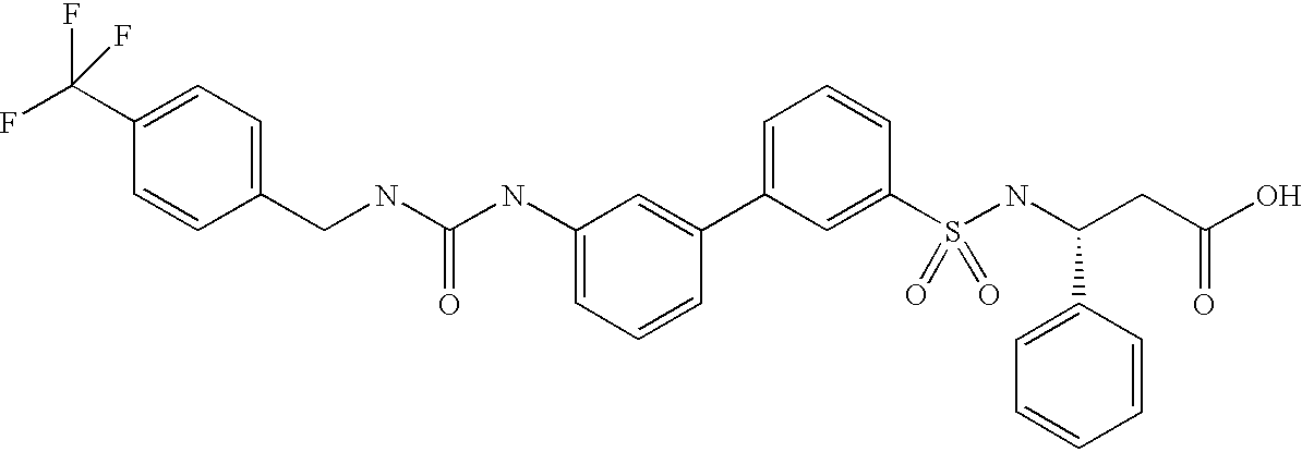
C1(CNC(NC2=CC=CC(C3=CC=CC(S(=O)(=O)NC(C4=CC=CC=C4)CC(O)=O)=C3)=C2)=O)=CC=C(C(F)(F)F)C=C1
